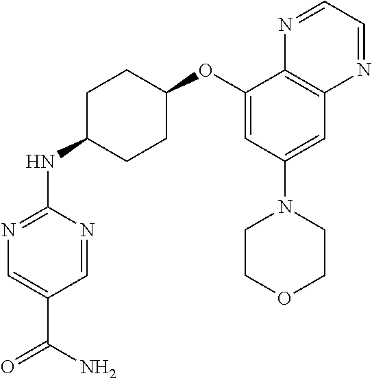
C1(OC2CCC(NC3=NC=C(C(N)=O)C=N3)CC2)=CC(N2CCOCC2)=CC2=C1N=CC=N2
